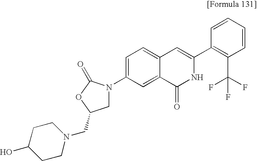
C1N(C2=CC=C3C(=C2)C(=O)NC(C2=C(C(F)(F)F)C=CC=C2)=C3)C(=O)OC1CN1CCC(O)CC1
